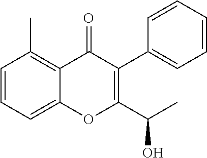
C1=CC=C2C(=C1C)C(=O)C(C1=CC=CC=C1)=C(C(C)O)O2
